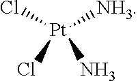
[Pt](Cl)([NH3])(Cl)N
